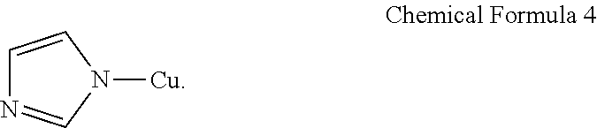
C1=CN([Cu])C=N1
